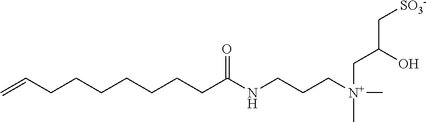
C=CCCCCCCCC(NCCC[N+](C)(C)CC(C[SO3-])O)=O
